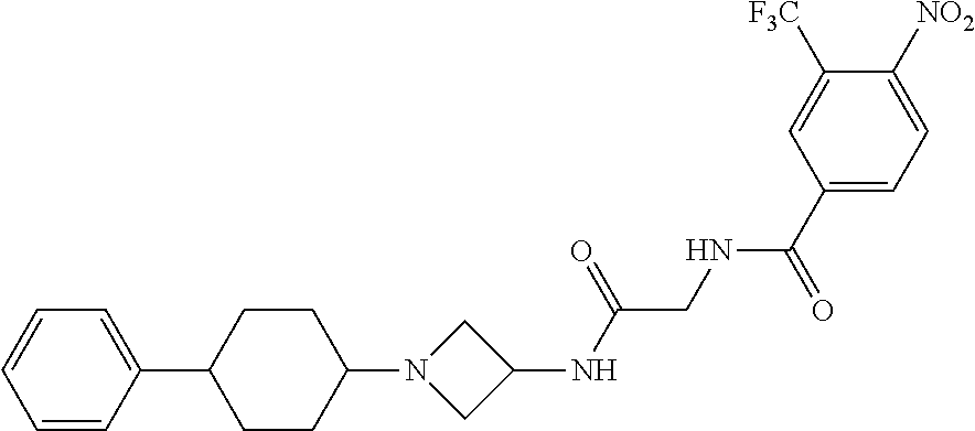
C1([F3C])=CC(C(NCC(NC2CN(C3CCC(C4=CC=CC=C4)CC3)C2)=O)=O)=CC=C1[NO2]
